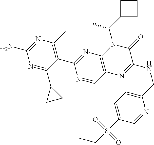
N1=C(C2CC2)C(C2=NC3=C(C=N2)N=C(NCC2=CC=C(S(CC)(=O)=O)C=N2)C(=O)N3C(C2CCC2)C)=C(C)N=C1N
